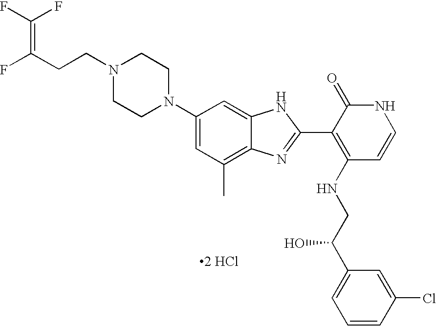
[2 HCl].N1(CCC(F)=C(F)F)CCN(C2=CC(C)=C3C(=C2)NC(C2=C(NCC(C4=CC=CC(Cl)=C4)O)C=CNC2=O)=N3)CC1
